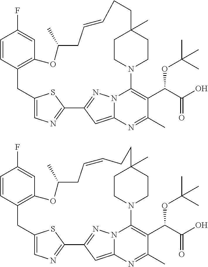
C1=CC2=C(C=C1F)OC(C)CC=CCCC1(C)CCN(C3=C(C(C(O)=O)OC(C)(C)C)C(C)=NC4=CC(=NN43)C3=NC=C(C2)S3)CC1.C1=CC2=C(C=C1F)OC(C)CC=CCCC1(C)CCN(C3=C(C(C(O)=O)OC(C)(C)C)C(C)=NC4=CC(=NN43)C3=NC=C(C2)S3)CC1
